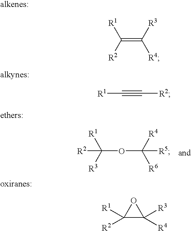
C(=C([R3])[R4])([R2])[R1].[R1]C#C[R2].C(OC([R5])([R4])[R6])([R2])([R1])[R3].C1([R1])([R2])C([R3])([R4])O1
